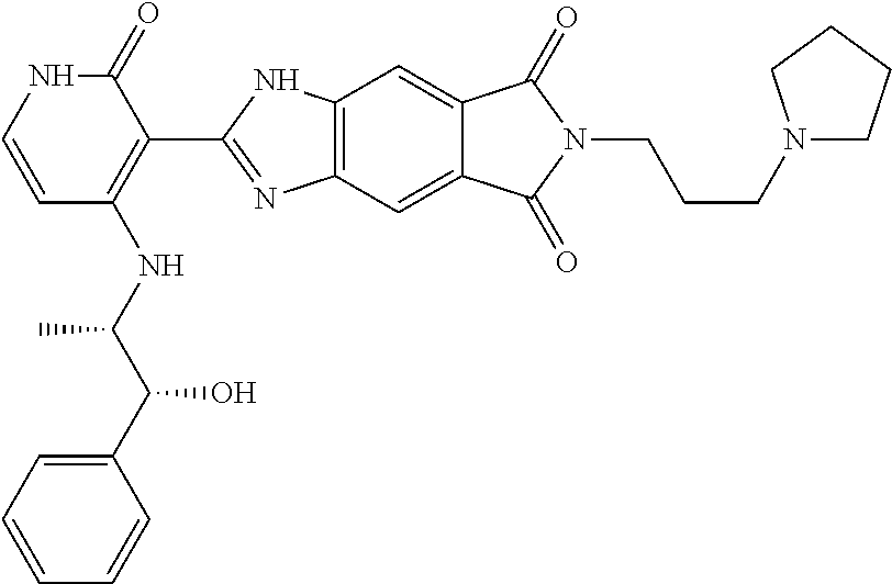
C12=C(C=C3C(=C1)C(=O)N(CCCN1CCCC1)C3=O)N=C(C1=C(NC(C(C3=CC=CC=C3)O)C)C=CNC1=O)N2
